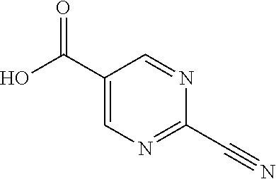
C1(C#N)=NC=C(C(O)=O)C=N1
